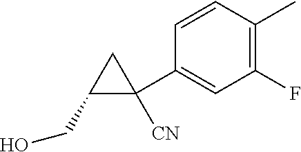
C1(CO)C(C2=CC(F)=C(C)C=C2)([CN])C1
